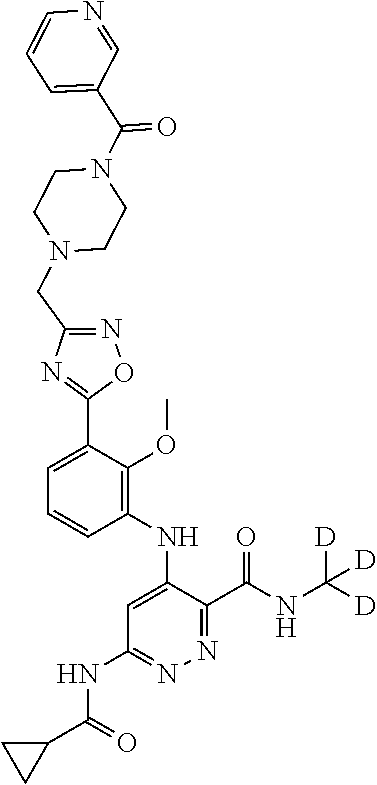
C1=C(C2=NC(CN3CCN(C(C4=CC=CN=C4)=O)CC3)=NO2)C(OC)=C(NC2=CC(NC(C3CC3)=O)=NN=C2C(NC([D])([D])[D])=O)C=C1
